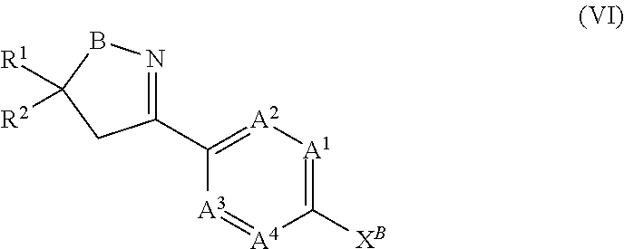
C1(C2=[A2][A1]=C([XB])[A4]=[A3]2)=NBC([R1])([R2])C1
